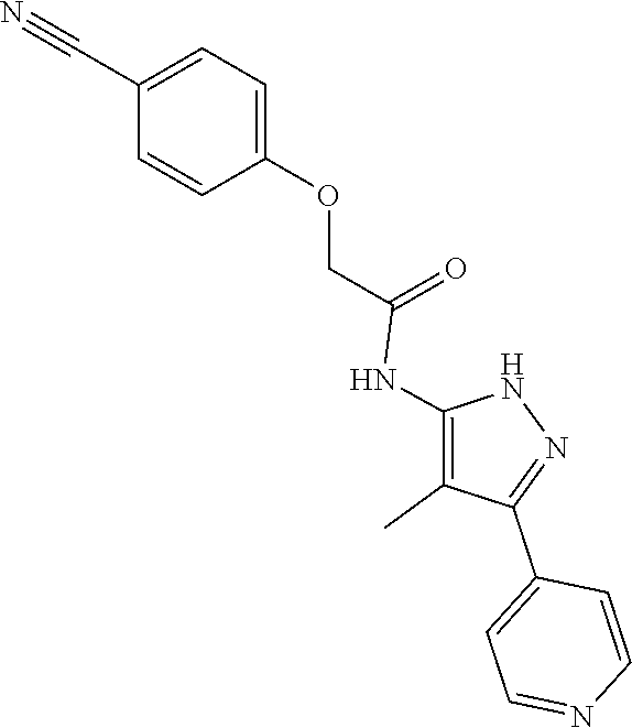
N1C(NC(COC2=CC=C(C#N)C=C2)=O)=C(C)C(C2=CC=NC=C2)=N1
